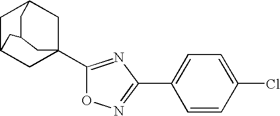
C1C2CC3(C4=NC(C5=CC=C(Cl)C=C5)=NO4)CC1CC(C2)C3
